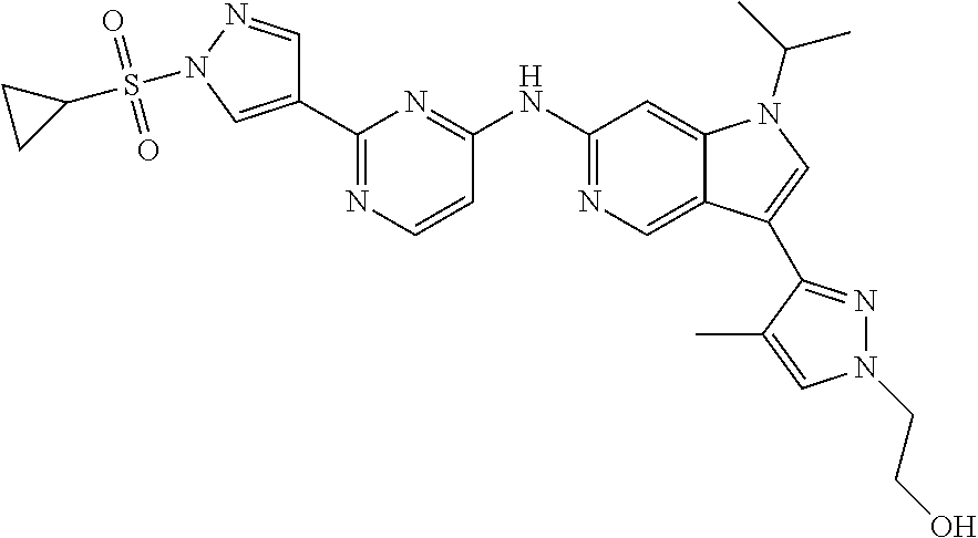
C1(NC2=NC(C3=CN(S(=O)(=O)C4CC4)N=C3)=NC=C2)=NC=C2C(=C1)N(C(C)C)C=C2C1=NN(CCO)C=C1C
